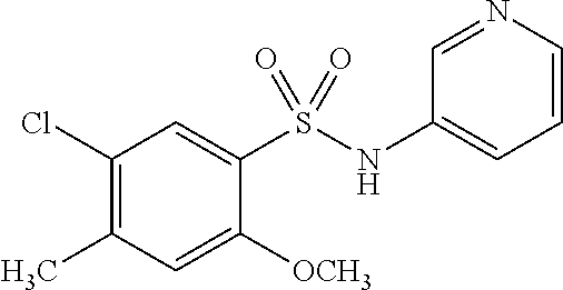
C1(NS(C2=CC(Cl)=C(C)C=C2[OCH3])(=O)=O)=CC=CN=C1
